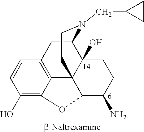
C1=CC(O)=C2C3=C1CC1C4(O)C3(CCN1CC1CC1)C(C(N)CC4)O2
